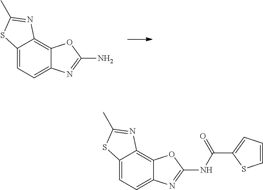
C12=CC=C3C(=C1N=C(C)S2)OC(N)=N3.C12=CC=C3C(=C1N=C(C)S2)OC(NC(=O)C1=CC=CS1)=N3
